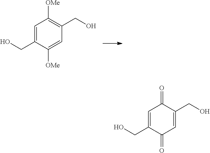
C1=C(CO)C([OMe])=CC(CO)=C1[OMe].C1=C(CO)C(=O)C=C(CO)C1=O
